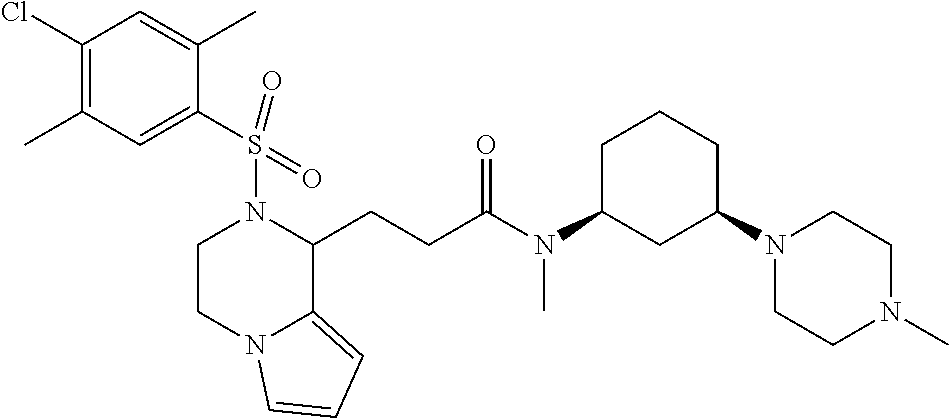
C1(Cl)=C(C)C=C(S(=O)(=O)N2CCN3C(=CC=C3)C2CCC(=O)N(C)C2CC(N3CCN(C)CC3)CCC2)C(C)=C1
